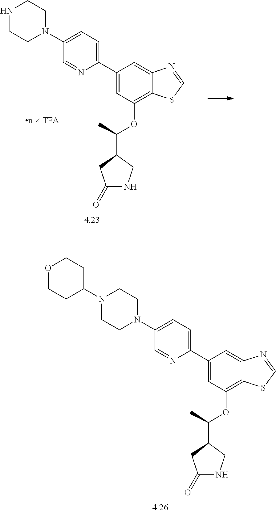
C1(C2=CC=C(N3CCNCC3)C=N2)=CC(OC(C)C2CNC(=O)C2)=C2C(=C1)N=CS2.C1(C2=CC=C(N3CCN(C4CCOCC4)CC3)C=N2)=CC(OC(C)C2CNC(=O)C2)=C2C(=C1)N=CS2
